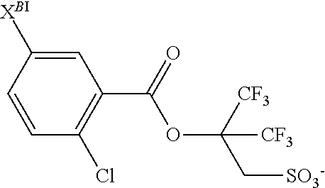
C1=C([XBI])C=CC(Cl)=C1C(OC([CF3])(C[SO3-])[CF3])=O
